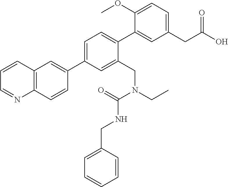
C1=C(C2=CC3=C(C=C2)N=CC=C3)C=C(CN(CC)C(=O)NCC2=CC=CC=C2)C(C2=CC(CC(O)=O)=CC=C2OC)=C1
